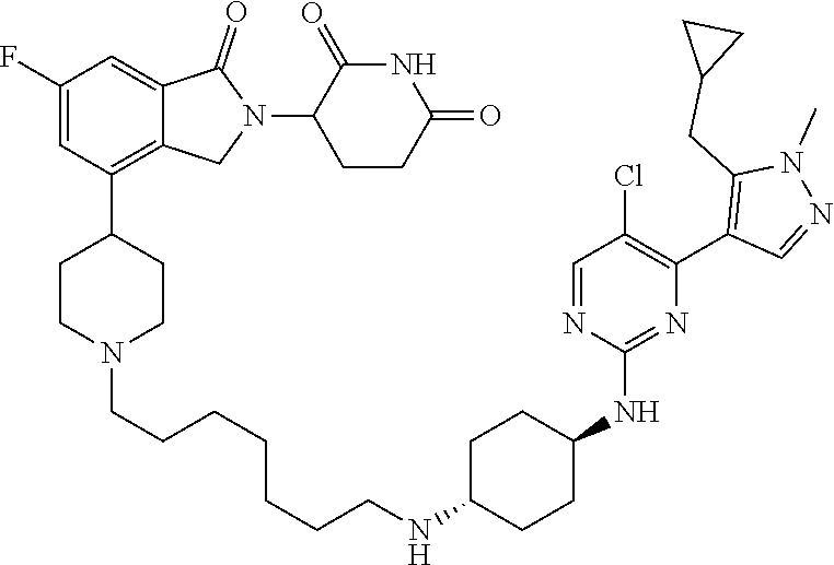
C1(N2C(=O)C3=CC(F)=CC(C4CCN(CCCCCCCNC5CCC(NC6=NC(C7=C(CC8CC8)N(C)N=C7)=C(Cl)C=N6)CC5)CC4)=C3C2)CCC(=O)NC1=O
